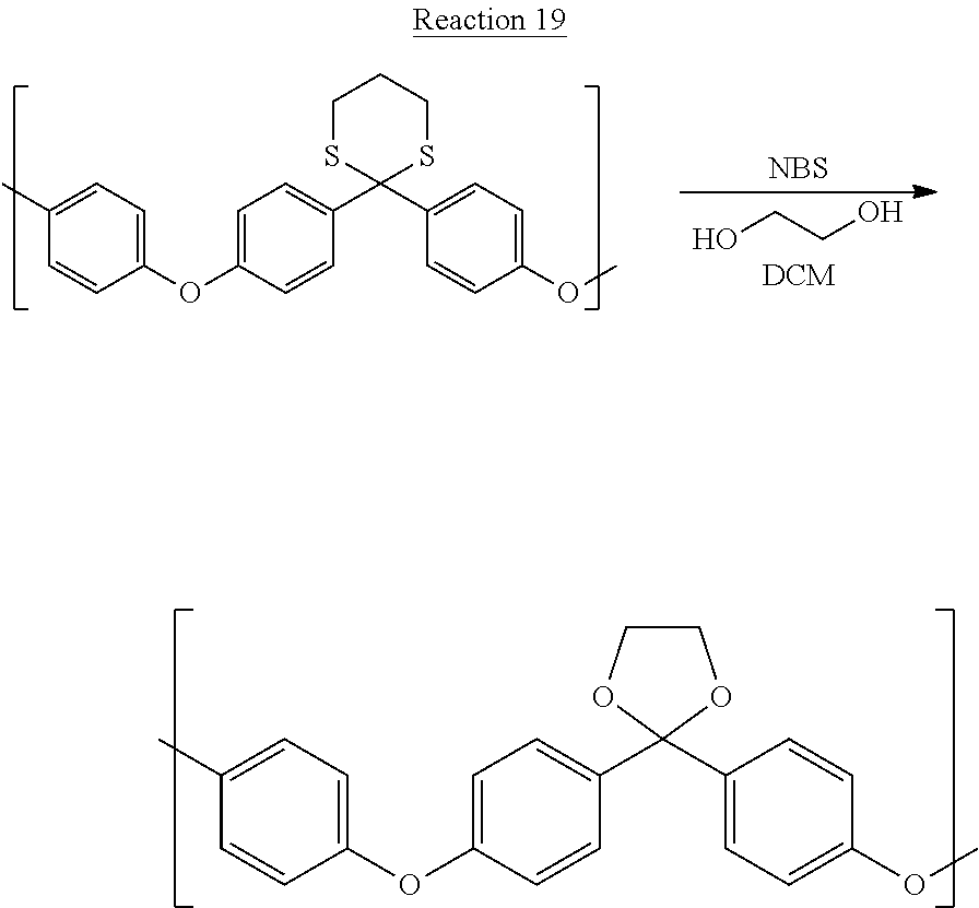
C1(C)=CC=C(OC2=CC=C(C3(C4=CC=C(OC)C=C4)SCCCS3)C=C2)C=C1.OCCO.[NBS].[DCM].C1(C)=CC=C(OC2=CC=C(C3(C4=CC=C(OC)C=C4)OCCO3)C=C2)C=C1
